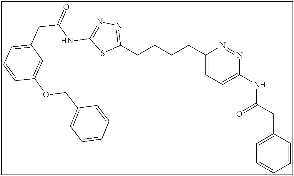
C1(CCCCC2=NN=C(NC(CC3=CC=CC(OCC4=CC=CC=C4)=C3)=O)S2)=CC=C(NC(CC2=CC=CC=C2)=O)N=N1
